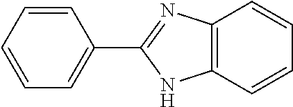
C12=C(C=CC=C1)NC(C1=CC=CC=C1)=N2
